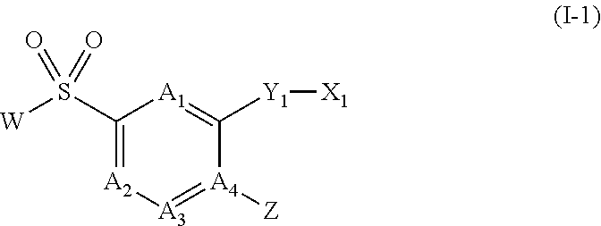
C1(S([W])(=O)=O)=[A2][A3]=[A4]([Z])C([Y1][X1])=[A1]1
